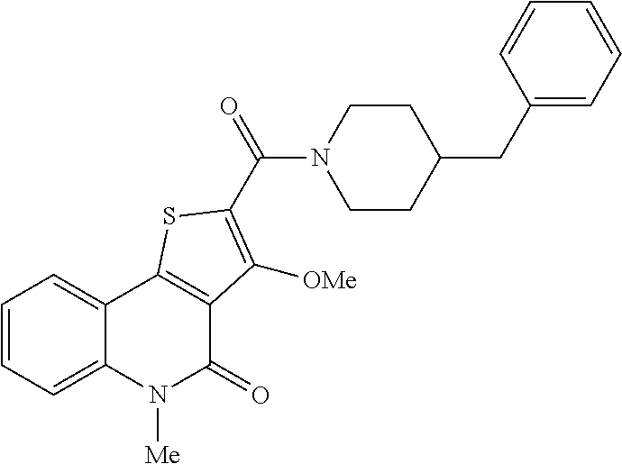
C1=CC=C2C(=C1)C1=C(C(=O)N2[Me])C([OMe])=C(C(N2CCC(CC3=CC=CC=C3)CC2)=O)S1
